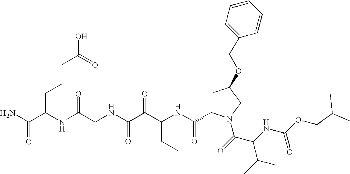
O(C(NC(C(=O)N1CC(OCC2=CC=CC=C2)CC1C(NC(C(C(NCC(NC(CCCC(O)=O)C(N)=O)=O)=O)=O)CCC)=O)C(C)C)=O)CC(C)C
